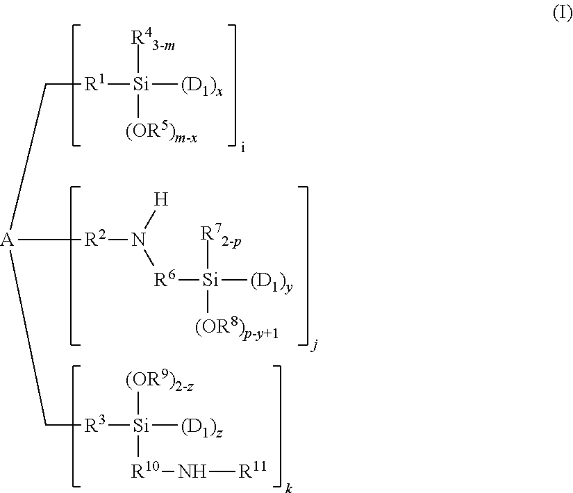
C([R1][Si]([(D1)x])([R43-m])[(OR5)m-x])[A]([R2]N([R6][Si]([(D1)y])([R72-p])[(OR8)p-y+1])[H])C[R3][Si]([(D1)z])([(OR9)2-z])[R10]N[R11]
